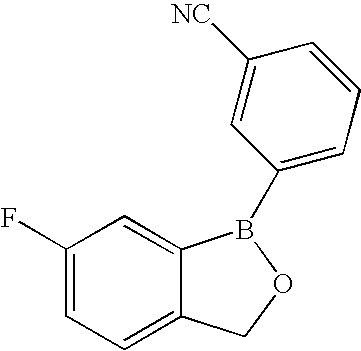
C1(F)=CC=C2C(=C1)B(C1=CC=CC([NC])=C1)OC2
